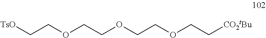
[TsO]CCOCCOCCOCC[CO2tBu]
